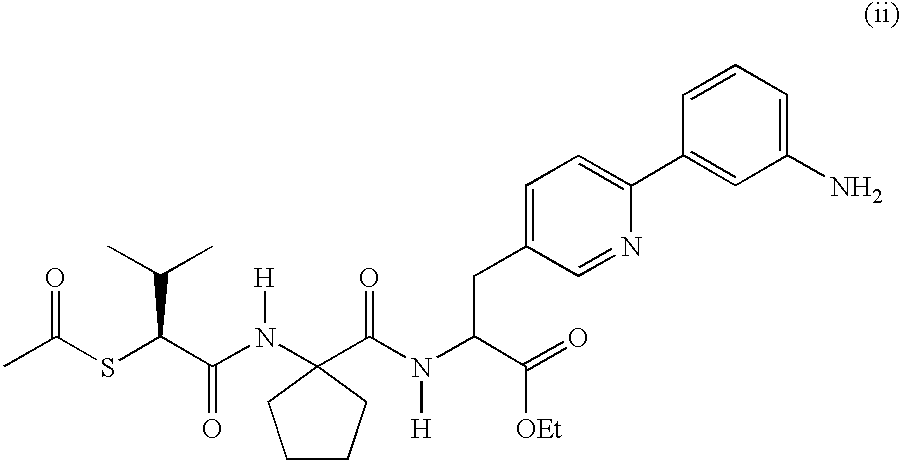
CC(SC(C(N([H])C1(C(N(C(C(=O)[OEt])CC2=CC=C(C3=CC(N)=CC=C3)N=C2)[H])=O)CCCC1)=O)C(C)C)=O
